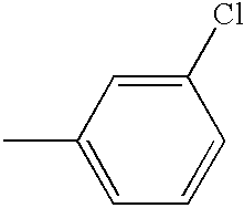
C1(Cl)=CC(C)=CC=C1
